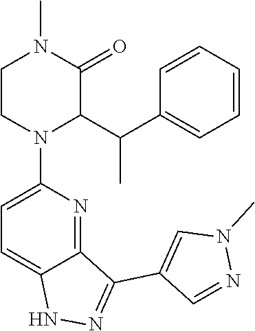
C12=NC(N3C(C(C4=CC=CC=C4)C)C(=O)N(C)CC3)=CC=C1NN=C2C1=CN(C)N=C1
